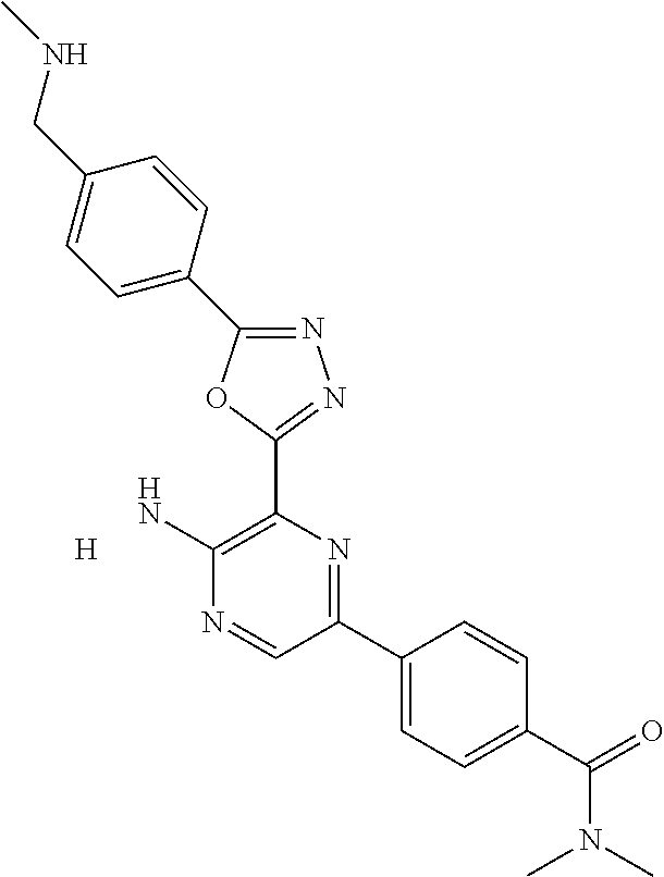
NC1=C(C2=NN=C(C3=CC=C(CNC)C=C3)O2)N=C(C2=CC=C(C(N(C)C)=O)C=C2)C=N1.[H]
